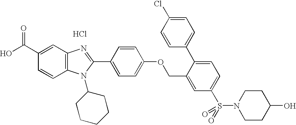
OC(C1=CC2=C(C=C1)N(C1CCCCC1)C(C1=CC=C(OCC3=CC(S(N4CCC(O)CC4)(=O)=O)=CC=C3C3=CC=C(Cl)C=C3)C=C1)=N2)=O.Cl
